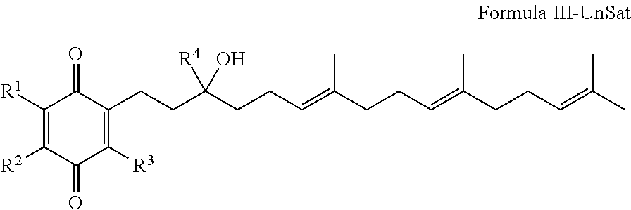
C1([R1])=C([R2])C(=O)C([R3])=C(CCC(O)([R4])CCC=C(CCC=C(CCC=C(C)C)C)C)C1=O
